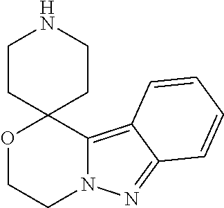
O1CCN2C(=C3C(=N2)C=CC=C3)C12CCNCC2
